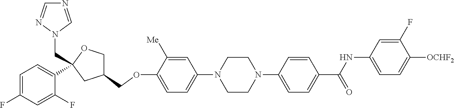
C1=C([Me])C(OCC2COC(CN3C=NC=N3)(C3=CC=C(F)C=C3F)C2)=CC=C1N1CCN(C2=CC=C(C(NC3=CC=C([OCHF2])C(F)=C3)=O)C=C2)CC1
